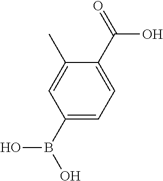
C1(C)=CC(B(O)O)=CC=C1C(O)=O
